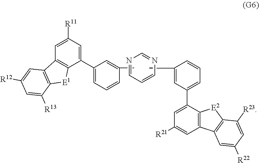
C1=NC=NC=C1.CC1=CC(C2=CC([R21])=CC3=C2[E2]C2=C3C=C([R22])C=C2[R23])=CC=C1.CC1=CC(C2=CC([R11])=CC3=C2[E1]C2=C3C=C([R12])C=C2[R13])=CC=C1
